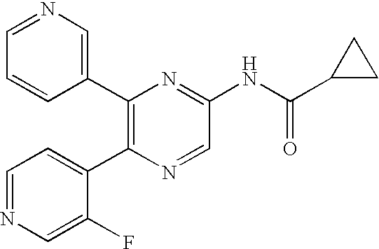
C1(C2=C(C3=CC=NC=C3F)N=CC(NC(C3CC3)=O)=N2)=CN=CC=C1
